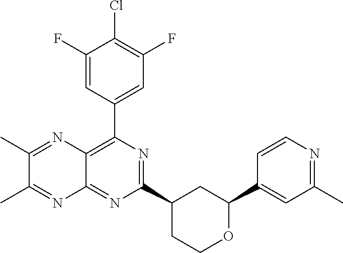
C1(C2=C3C(=NC(C4CCOC(C5=CC(C)=NC=C5)C4)=N2)N=C(C)C(C)=N3)=CC(F)=C(Cl)C(F)=C1
